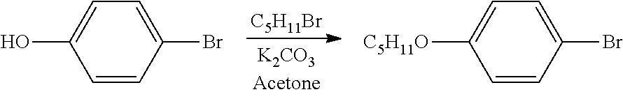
C1=C([C5H11O])C=CC(Br)=C1.C1=C(O)C=CC(Br)=C1.[C5H11Br]
